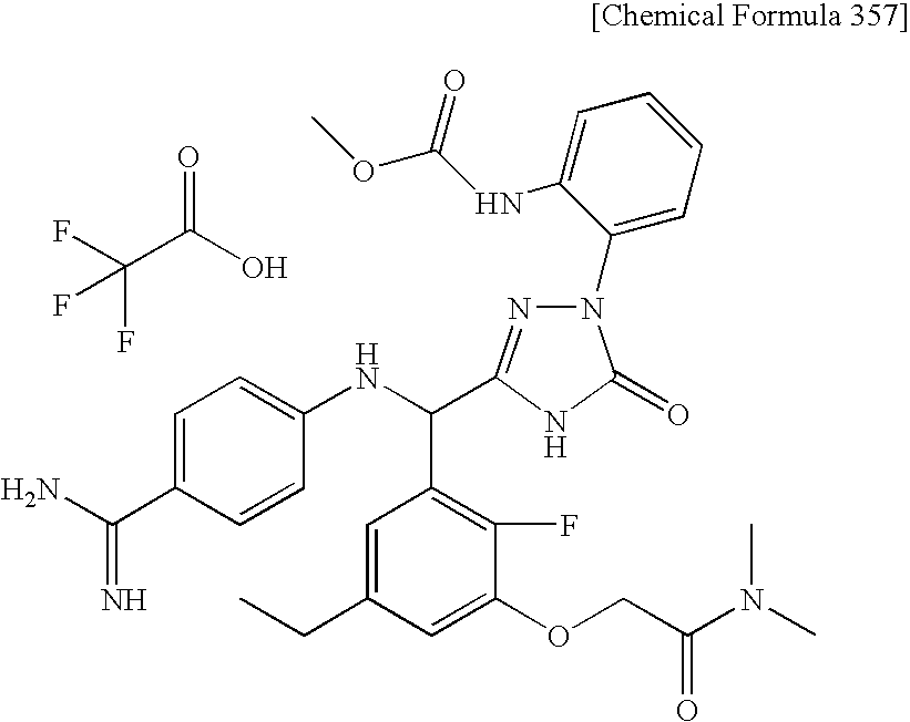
C1=C(C(N)=N)C=CC(NC(C2=C(F)C(OCC(N(C)C)=O)=CC(CC)=C2)C2=NN(C3=CC=CC=C3NC(OC)=O)C(=O)N2)=C1.FC(C(O)=O)(F)F
